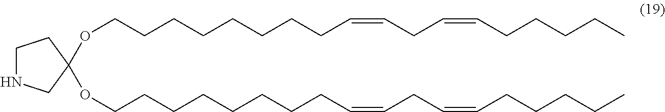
O(CCCCCCCCC=CCC=CCCCCC)C1(OCCCCCCCCC=CCC=CCCCCC)CNCC1
